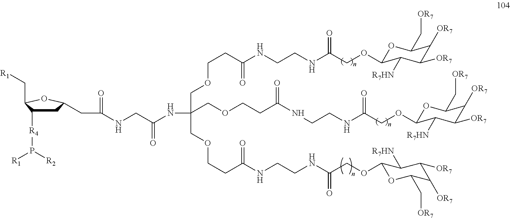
O1C(OCC(NCCNC(CCOCC(COCCC(NCCNC(COC2OC(C[OR7])C([OR7])C([OR7])C2[R7HN])=O)=O)(COCCC(=O)NCCNC(COC2OC(C[OR7])C([OR7])C([OR7])C2[R7HN])=O)NC(CNC(=O)CC2CC([R4]P([R1])[R2])C(C[R1])O2)=O)=O)=O)C([R7HN])C([OR7])C([OR7])C1C[OR7]
